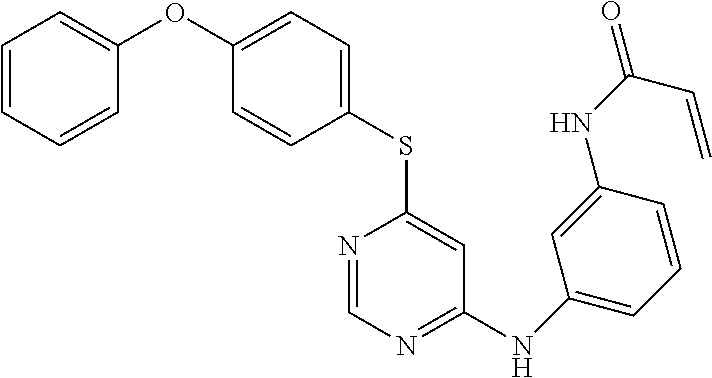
C1(OC2=CC=CC=C2)=CC=C(SC2=CC(NC3=CC=CC(NC(C=C)=O)=C3)=NC=N2)C=C1
